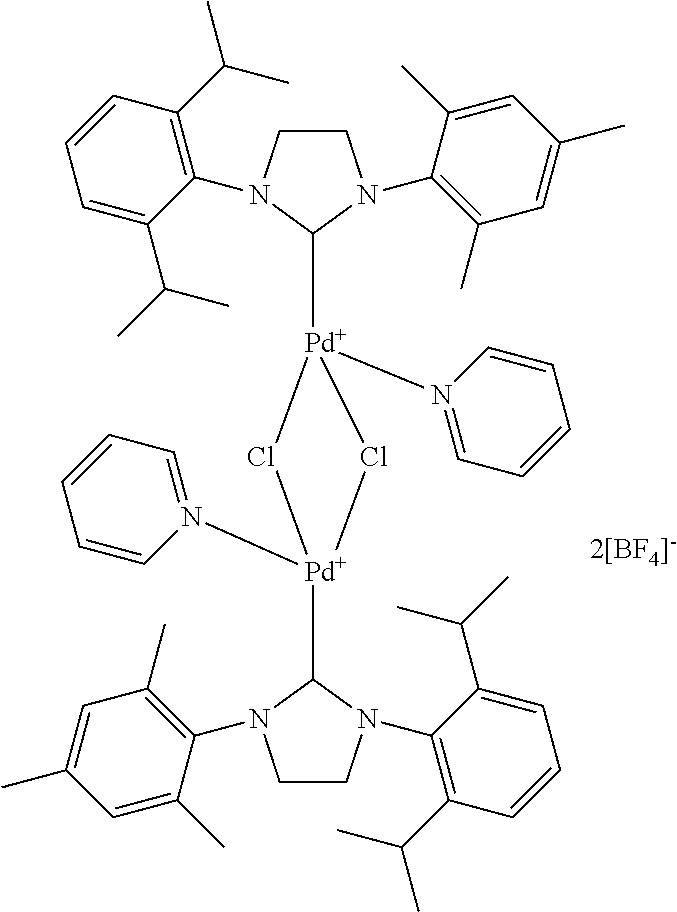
[2[BF4]-].C1CN(C2=C(C(C)C)C=CC=C2C(C)C)C([Pd]2(N3=CC=CC=C3)Cl[Pd](C3N(C4=C(C)C=C(C)C=C4C)CCN3C3=C(C(C)C)C=CC=C3C(C)C)(N3=CC=CC=C3)Cl2)N1C1=C(C)C=C(C)C=C1C
